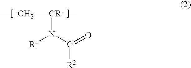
[CR](N(C(=O)[R2])[R1])(CC)C
